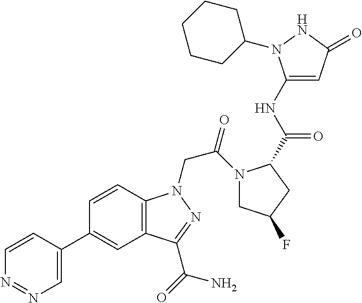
C1=CC(C2=CC3=C(C=C2)N(CC(N2CC(F)CC2C(=O)NC2=CC(=O)NN2C2CCCCC2)=O)N=C3C(=O)N)=CN=N1
